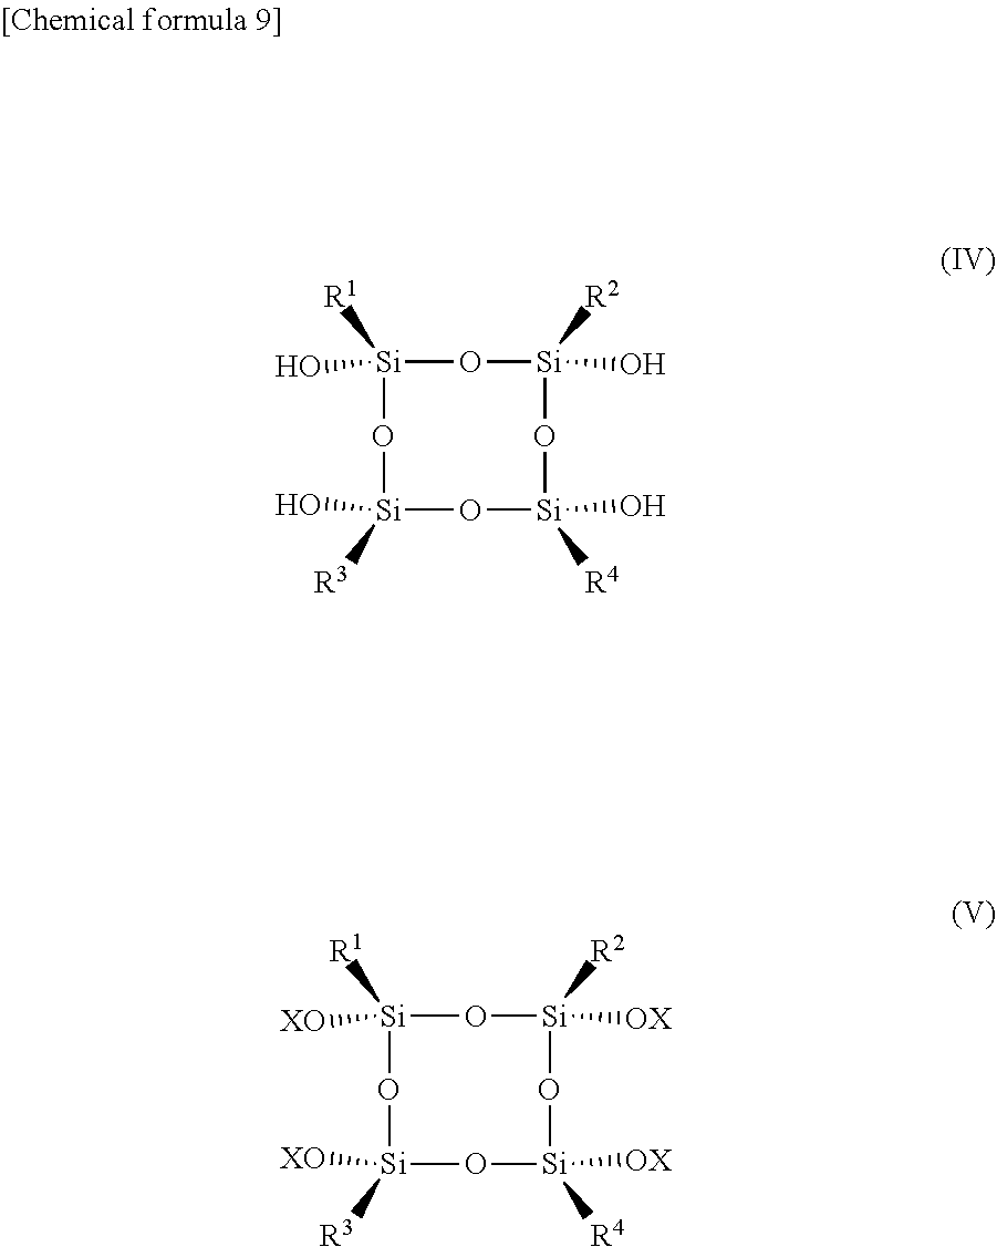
O[Si]1([R1])O[Si](O)([R2])O[Si](O)([R4])O[Si](O)([R3])O1.[XO][Si]1([R1])O[Si]([OX])([R2])O[Si]([OX])([R4])O[Si]([XO])([R3])O1
